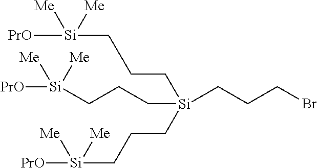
C(C[Si](CCC[Si]([PrO])([Me])[Me])(CCCBr)CCC[Si]([Me])([PrO])[Me])C[Si]([PrO])([Me])[Me]
